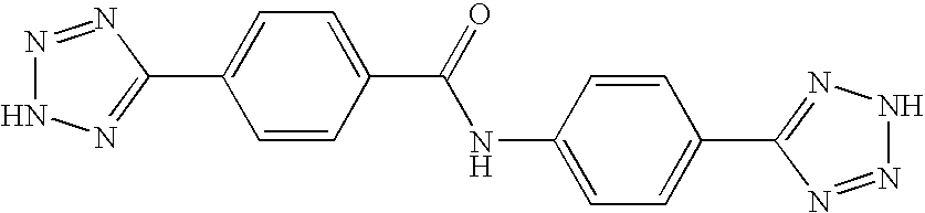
C1=CC(C(=O)NC2=CC=C(C3=NNN=N3)C=C2)=CC=C1C1=NNN=N1
